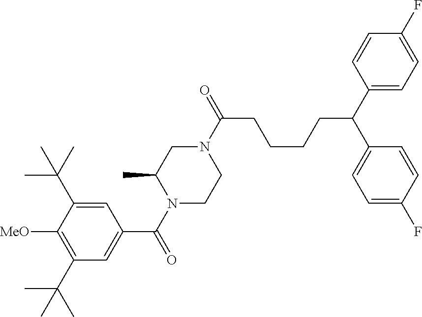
N1(C(CCCCC(C2=CC=C(F)C=C2)C2=CC=C(F)C=C2)=O)CC(C)N(C(=O)C2=CC(C(C)(C)C)=C([MeO])C(C(C)(C)C)=C2)CC1
